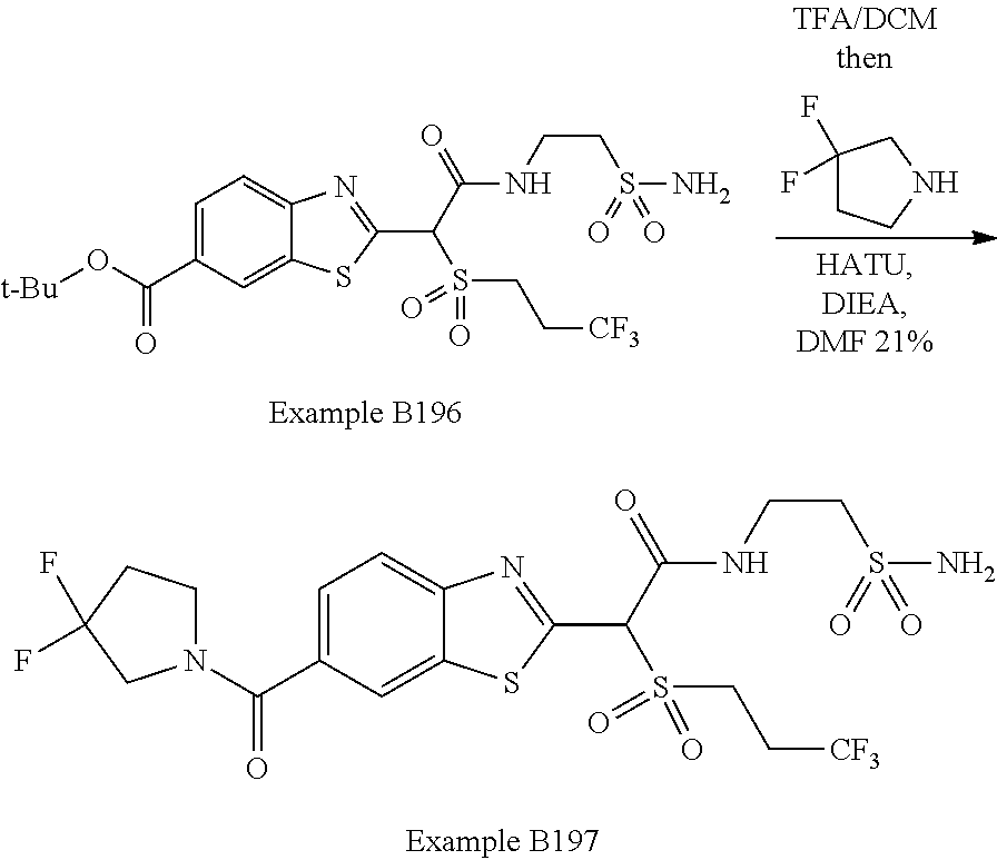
C1=C(C(=O)N2CCC(F)(F)C2)C=C2C(=C1)N=C(C(C(=O)NCCS(N)(=O)=O)S(CC[CF3])(=O)=O)S2.C1=C(C(O[t-Bu])=O)C=C2C(=C1)N=C(C(C(=O)NCCS(N)(=O)=O)S(CC[CF3])(=O)=O)S2.C1(F)(F)CCNC1
